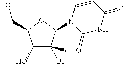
C1(O)C(Br)(Cl)C(N2C=CC(=O)NC2=O)OC1CO
